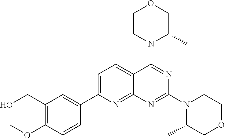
OCC1=C(OC)C=CC(C2=CC=C3C(=N2)N=C(N2C(C)COCC2)N=C3N2CCOCC2C)=C1
